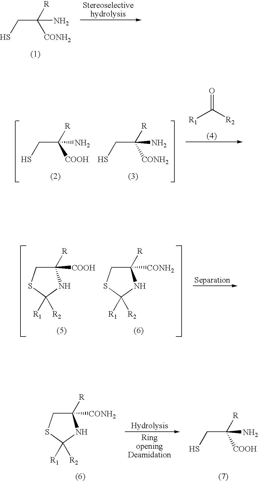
C(C([R])([CONH2])N)S.C(C([R])([COOH])N)S.C(C([R])([CONH2])N)S.[R1]C([R2])=O.C1([R])([COOH])CSC([R1])([R2])N1.C1([R])([CONH2])CSC([R1])([R2])N1.C(C([COOH])([R])N)S.C1([R])([CONH2])CSC([R1])([R2])N1
